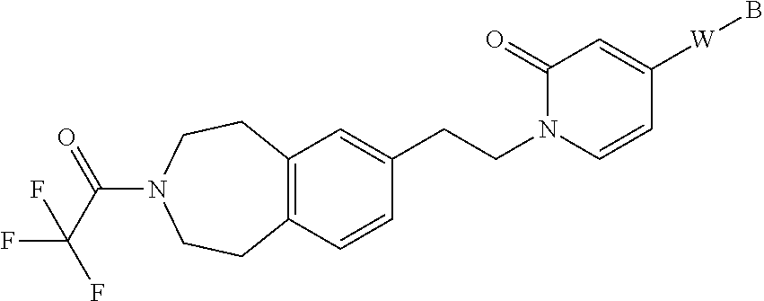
C12=C(C=CC(CCN3C=CC([W]B)=CC3=O)=C1)CCN(C(C(F)(F)F)=O)CC2
